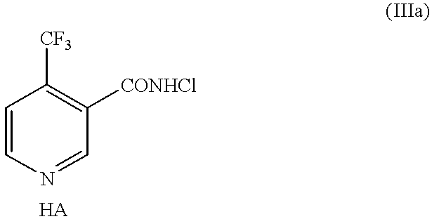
C1=CN=CC([CONHCl])=C1[CF3].[HA]
